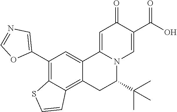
C12=CC(C3=CN=CO3)=C3C(=C1CC(C(C)(C)C)N1C2=CC(=O)C(C(O)=O)=C1)C=CS3
